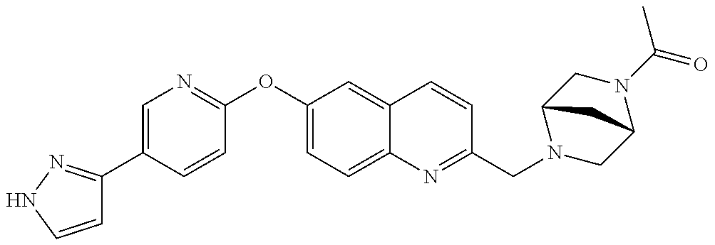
C1=CNN=C1C1=CN=C(OC2=CC=C3C(=C2)C=CC(CN2CC4N(C(C)=O)CC2C4)=N3)C=C1
